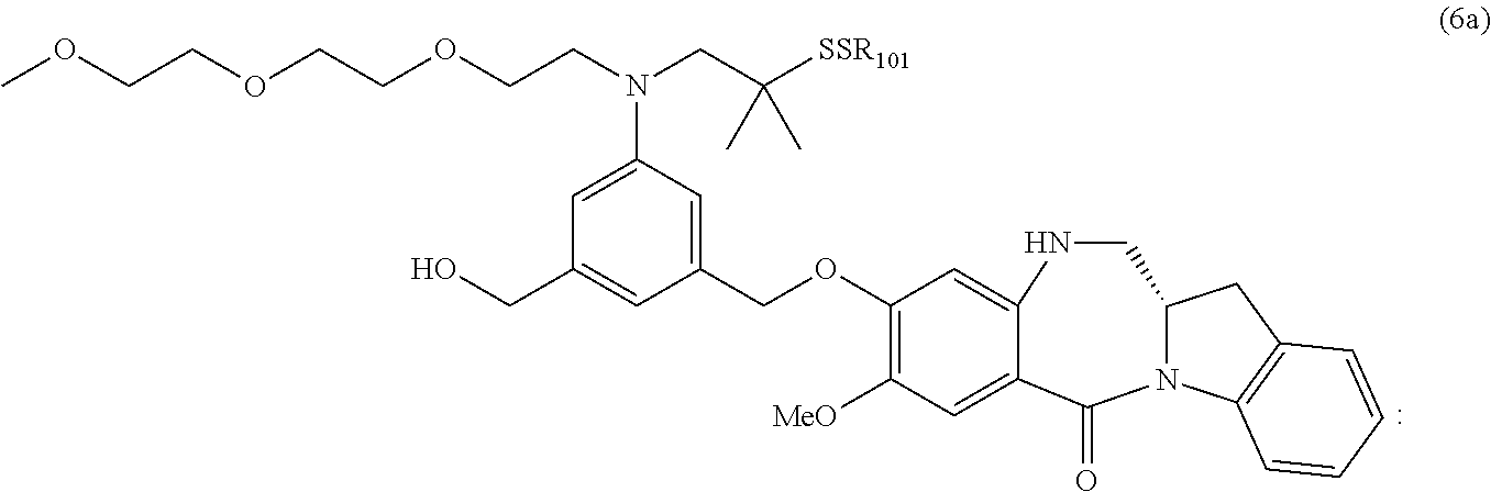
COCCOCCOCCN(CC([SSR101])(C)C)C1=CC(CO)=CC(COC2=C([MeO])C=C3C(=C2)NCC2N(C3=O)C3=C(C2)C=CC=C3)=C1
